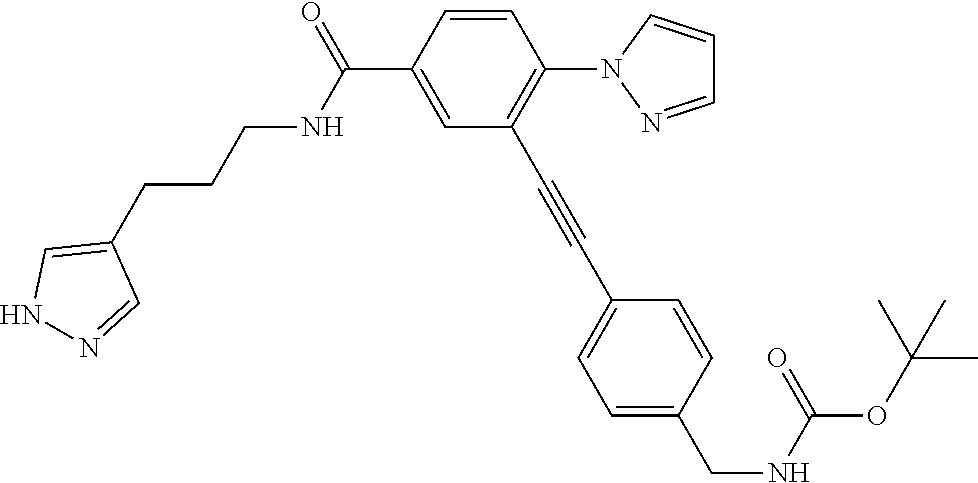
C1=CC(C(=O)NCCCC2=CNN=C2)=CC(C#CC2=CC=C(CNC(OC(C)(C)C)=O)C=C2)=C1N1N=CC=C1
